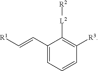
C1(C=C[R1])=CC=CC([R3])=C1[L2][R2]
